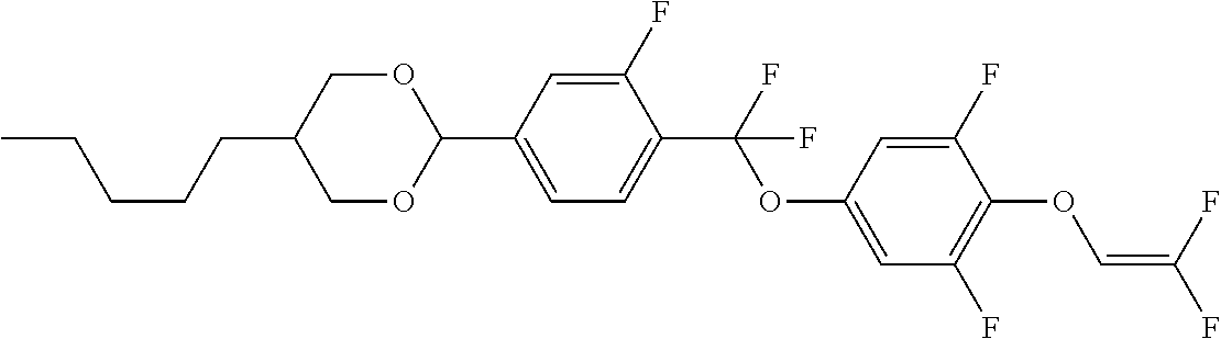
C1OC(C2=CC=C(C(F)(OC3=CC(F)=C(OC=C(F)F)C(F)=C3)F)C(F)=C2)OCC1CCCCC
